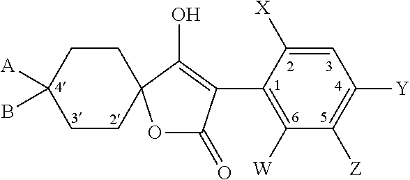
O1C(=O)C(C2=C([W])C([Z])=C([Y])C=C2[X])=C(O)C12CCC(B)([A])CC2
